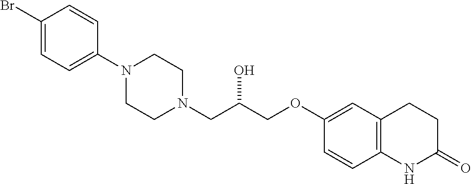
C1(Br)=CC=C(N2CCN(CC(COC3=CC4=C(C=C3)NC(=O)CC4)O)CC2)C=C1
